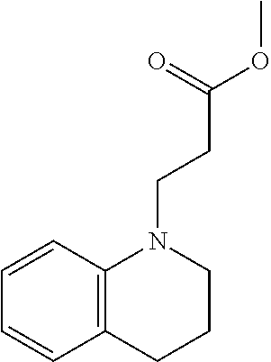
C12=C(CCCN1CCC(OC)=O)C=CC=C2
